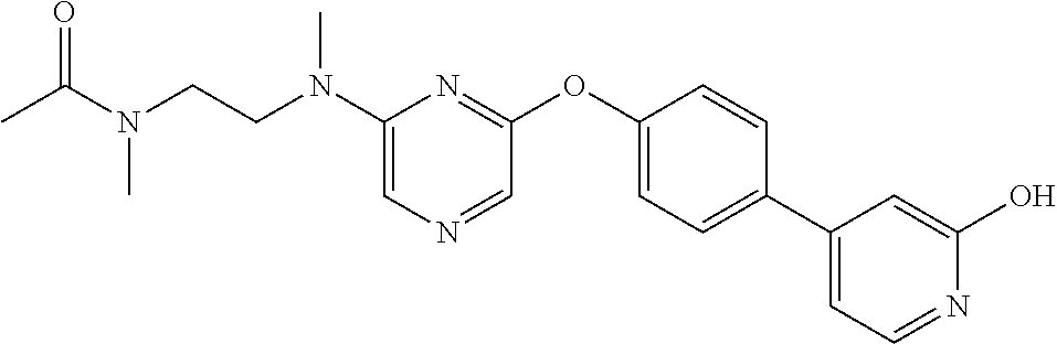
N(C1=CN=CC(OC2=CC=C(C3=CC=NC(O)=C3)C=C2)=N1)(CCN(C(=O)C)C)C
